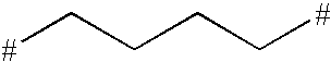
[#]CCCC[#]
